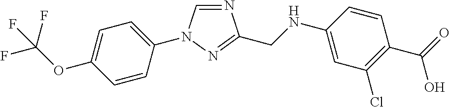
N1=CN(C2=CC=C(OC(F)(F)F)C=C2)N=C1CNC1=CC(Cl)=C(C(O)=O)C=C1
